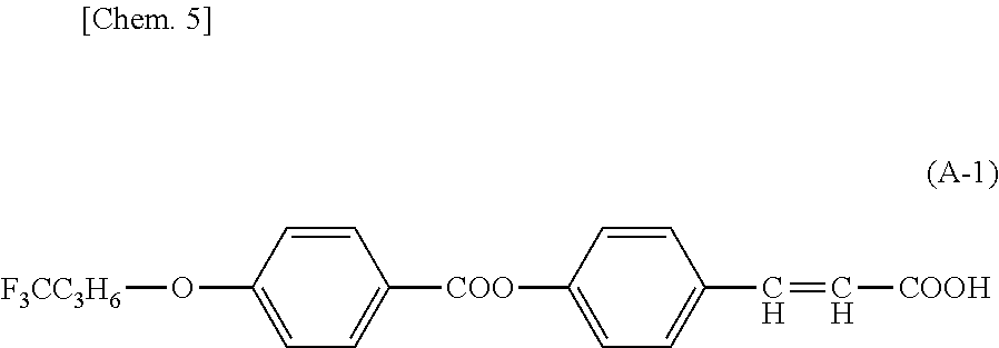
[F3CC3H6]OC1=CC=C([COO]C2=CC=C(C=C[COOH])C=C2)C=C1
